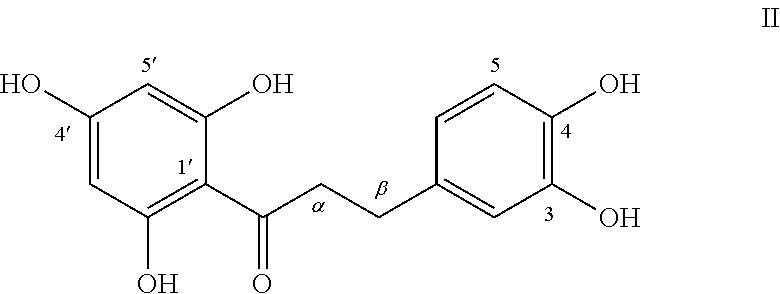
C1(O)=CC(O)=C(C(CCC2=CC(O)=C(O)C=C2)=O)C(O)=C1
